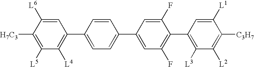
[H7C3]C1=C([L5])C([L4])=C(C2=CC=C(C3=CC(F)=C(C4=C([L3])C([L2])=C([C3H7])C([L1])=C4)C(F)=C3)C=C2)C=C1[L6]
